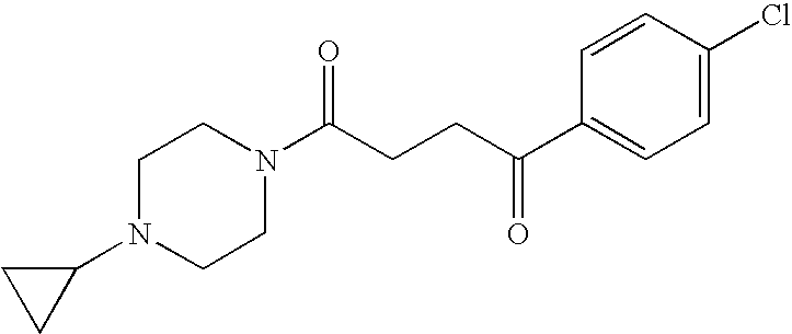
C1(N2CCN(C(CCC(C3=CC=C(Cl)C=C3)=O)=O)CC2)CC1
